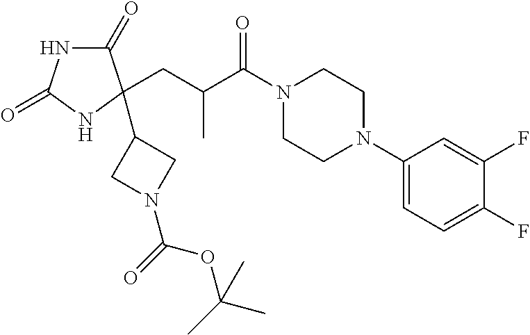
C1(=O)NC(=O)NC1(C1CN(C(=O)OC(C)(C)C)C1)CC(C)C(=O)N1CCN(C2=CC=C(F)C(F)=C2)CC1
